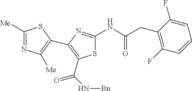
S1C(NC(CC2=C(F)C=CC=C2F)=O)=NC(C2=C([Me])N=C([Me])S2)=C1C(N[Bn])=O
